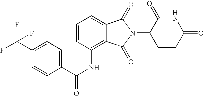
C1=C2C(=C(NC(C3=CC=C(C(F)(F)F)C=C3)=O)C=C1)C(=O)N(C1CCC(=O)NC1=O)C2=O
